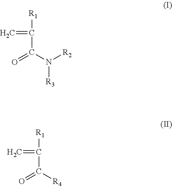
[R1]C(=C)C(N([R3])[R2])=O.[R1]C(=C)C([R4])=O
